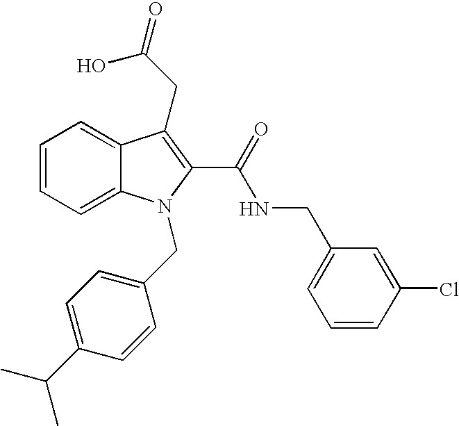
C1=CC=C2C(=C1)C(CC(=O)O)=C(C(=O)NCC1=CC=CC(Cl)=C1)N2CC1=CC=C(C(C)C)C=C1
